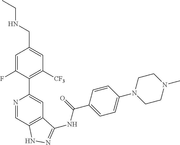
N1=CC2=C(C=C1C1=C([CF3])C=C(CNCC)C=C1F)C(NC(C1=CC=C(N3CCN(C)CC3)C=C1)=O)=NN2
